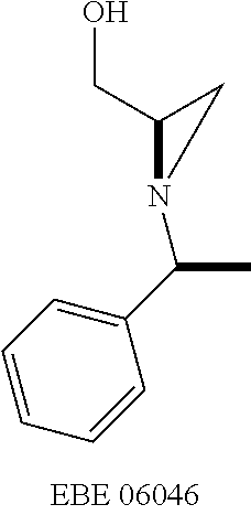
C1(C(C)N2C(CO)C2)=CC=CC=C1
